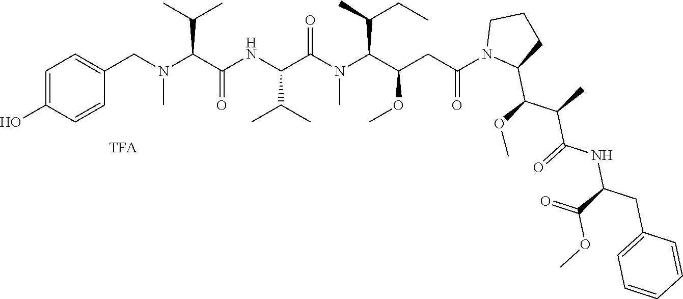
C1(CN(C(C(NC(C(N(C(C(CC(N2C(C(OC)C(C)C(=O)NC(CC3=CC=CC=C3)C(=O)OC)CCC2)=O)OC)C(C)CC)C)=O)C(C)C)=O)C(C)C)C)=CC=C(O)C=C1
